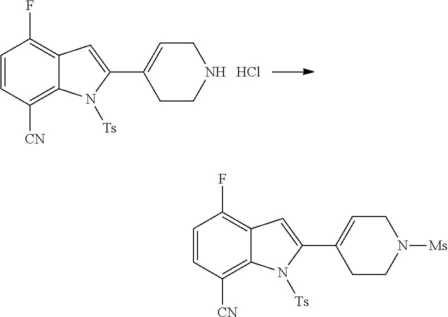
C1=CC([CN])=C2C(=C1F)C=C(C1=CCN([Ms])CC1)N2[Ts].C1=CC([CN])=C2C(=C1F)C=C(C1=CCNCC1)N2[Ts].Cl
